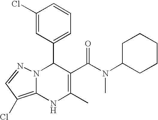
C1(Cl)=CC(C2N3C(=C(Cl)C=N3)NC(C)=C2C(=O)N(C)C2CCCCC2)=CC=C1
